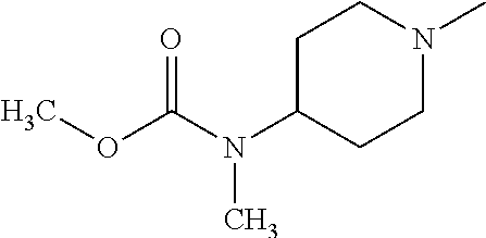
C1C(N(C(OC)=O)C)CCN(C)C1
